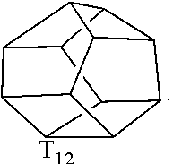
C12C3C4C5C6C4C1C1C2C(C16)C35.[T12]
